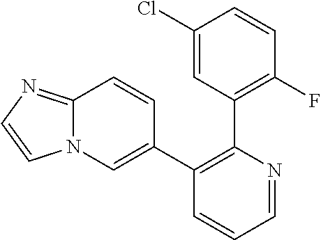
C1=NC(C2=C(F)C=CC(Cl)=C2)=C(C2=CN3C(=NC=C3)C=C2)C=C1
